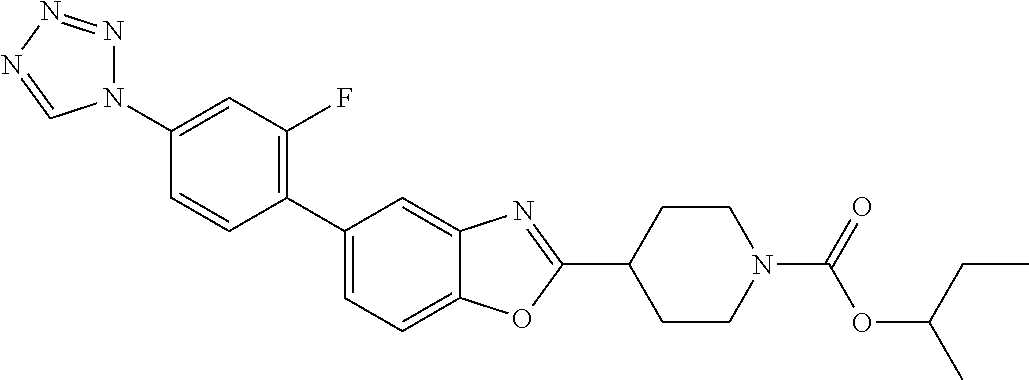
C1(N2N=NN=C2)=CC(F)=C(C2=CC=C3C(=C2)N=C(C2CCN(C(=O)OC(C)CC)CC2)O3)C=C1
